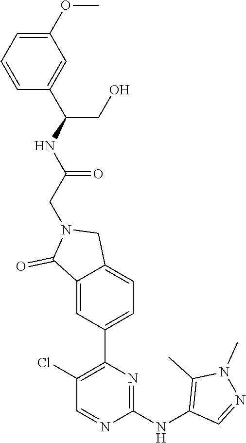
C1(NC2=C(C)N(C)N=C2)=NC(C2=CC=C3C(=C2)C(=O)N(CC(NC(C2=CC(OC)=CC=C2)CO)=O)C3)=C(Cl)C=N1
